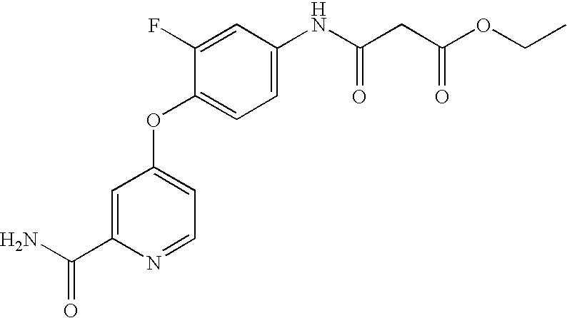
C1=C(C(N)=O)N=CC=C1OC1=CC=C(NC(=O)CC(=O)OCC)C=C1F
